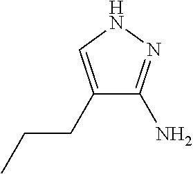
C1(CCC)=CNN=C1N
